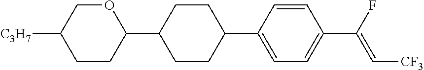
C1CC(C2CCC(C3=CC=C(C(F)=C[CF3])C=C3)CC2)OCC1[C3H7]
